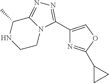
C1(C)C2=NN=C(C3=COC(C4CC4)=N3)N2CCN1
